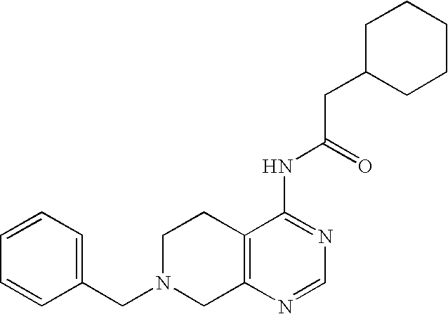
C1N(CC2=CC=CC=C2)CC2=C(C1)C(NC(CC1CCCCC1)=O)=NC=N2
